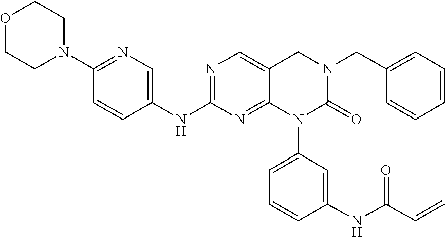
C1=CC(CN2CC3=CN=C(NC4=CN=C(N5CCOCC5)C=C4)N=C3N(C3=CC=CC(NC(C=C)=O)=C3)C2=O)=CC=C1
